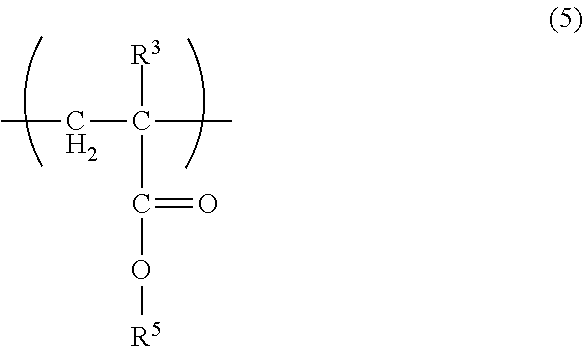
C(C([R3])(C)C(=O)O[R5])C
